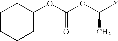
C(OC(*)C)(OC1CCCCC1)=O
